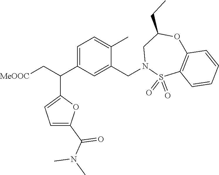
C1=C(C(C[MeOOC])C2=CC=C(C(=O)N(C)C)O2)C=C(CN2S(=O)(=O)C3=C(OC(CC)C2)C=CC=C3)C(C)=C1
